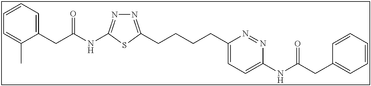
N1=C(CCCCC2=CC=C(NC(CC3=CC=CC=C3)=O)N=N2)SC(NC(CC2=CC=CC=C2C)=O)=N1
